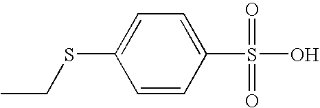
C1=CC(S(O)(=O)=O)=CC=C1SCC
